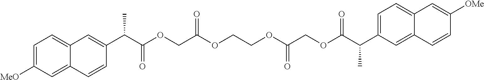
C1=C([MeO])C=C2C(=C1)C=C(C(C(OCC(OCCOC(COC(C(C1=CC=C3C(=C1)C=CC([OMe])=C3)C)=O)=O)=O)=O)C)C=C2
